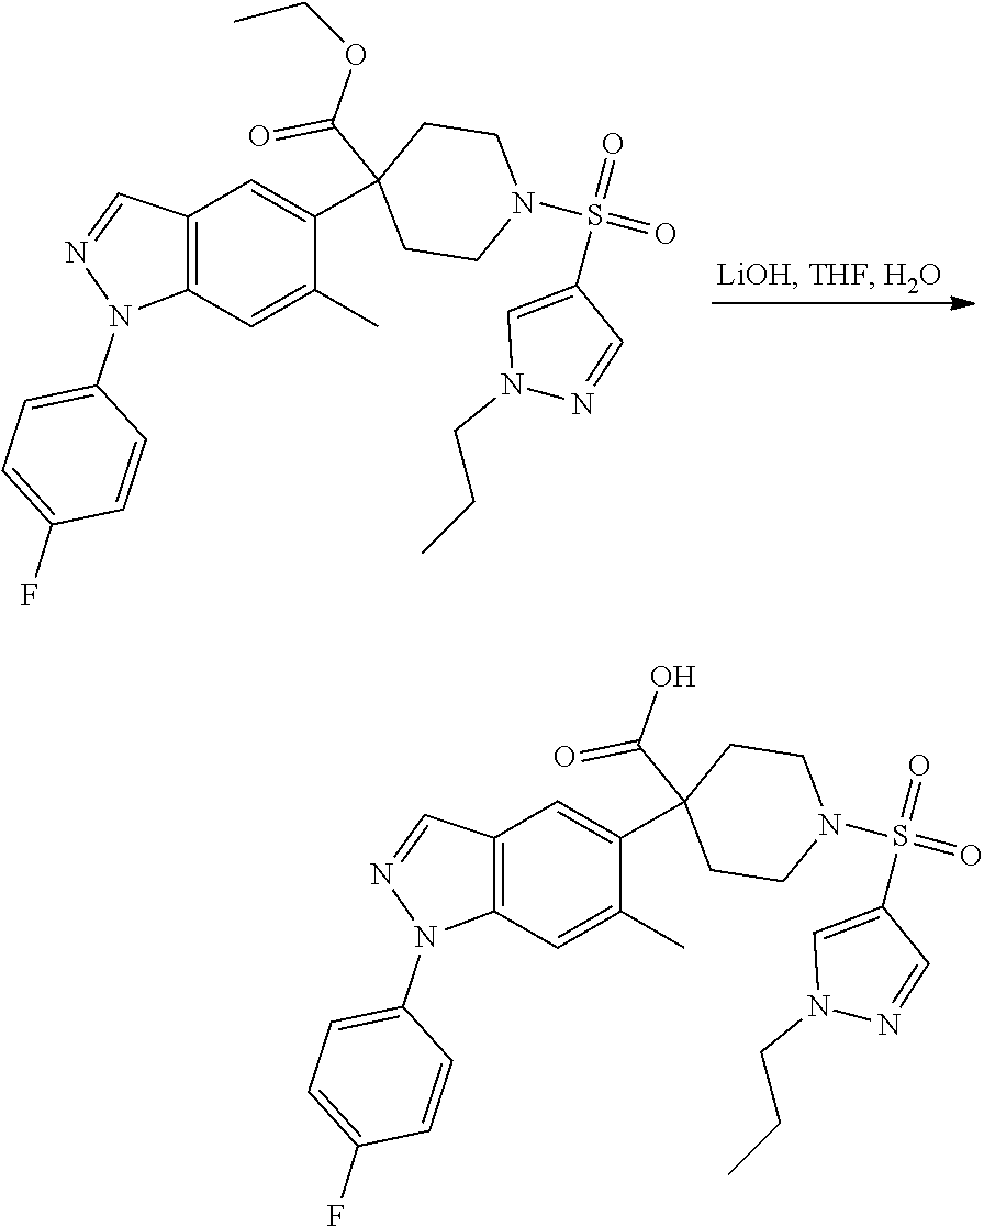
C1=C(F)C=CC(N2C3=C(C=N2)C=C(C2(C(OCC)=O)CCN(S(=O)(C4=CN(CCC)N=C4)=O)CC2)C(C)=C3)=C1.C1=C(F)C=CC(N2C3=C(C=N2)C=C(C2(C(O)=O)CCN(S(=O)(C4=CN(CCC)N=C4)=O)CC2)C(C)=C3)=C1
